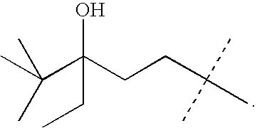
C(C(CCC(C)(C)C)(O)CC)(C)(C)C
